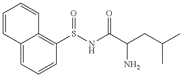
C12=CC=CC(S(NC(C(CC(C)C)N)=O)=O)=C1C=CC=C2
